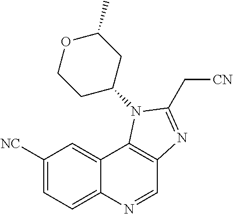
C1([NC])=CC=C2C(=C1)C1=C(C=N2)N=C(C[CN])N1C1CC(C)OCC1
